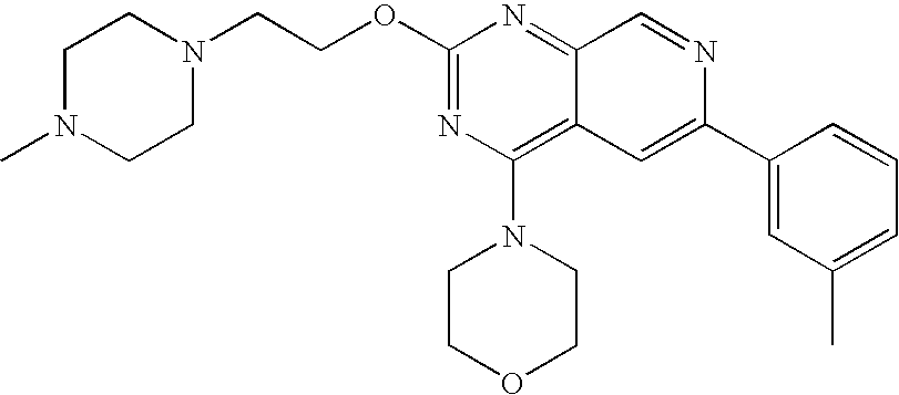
C1(OCCN2CCN(C)CC2)=NC(N2CCOCC2)=C2C(=N1)C=NC(C1=CC(C)=CC=C1)=C2
